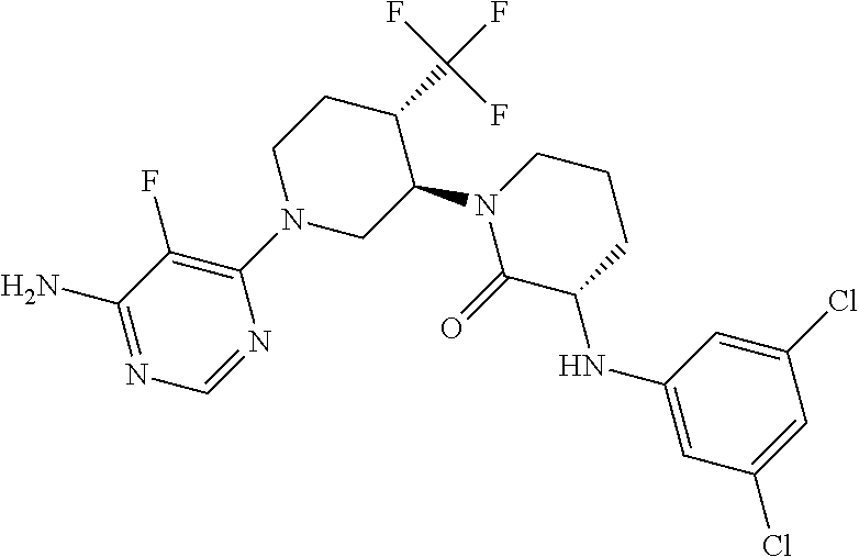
C1(N2CC(N3C(=O)C(NC4=CC(Cl)=CC(Cl)=C4)CCC3)C(C(F)(F)F)CC2)=C(F)C(N)=NC=N1
